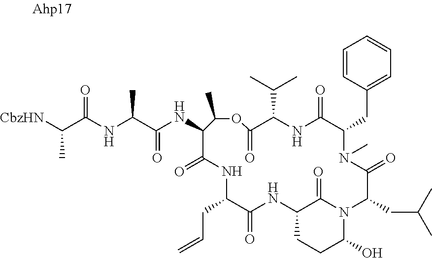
[CbzHN]C(C(NC(C(NC1C(=O)NC(CC=C)C(=O)NC2CCC(O)N(C2=O)C(CC(C)C)C(=O)N(C)C(CC2=CC=CC=C2)C(=O)NC(C(C)C)C(=O)OC1C)=O)C)=O)C
